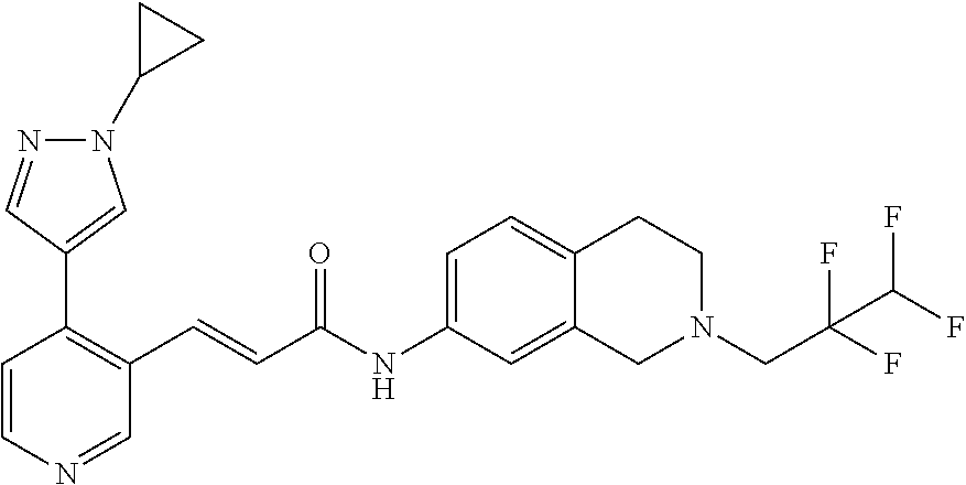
C1=CN=CC(C=CC(NC2=CC=C3C(=C2)CN(CC(F)(C(F)F)F)CC3)=O)=C1C1=CN(C2CC2)N=C1
